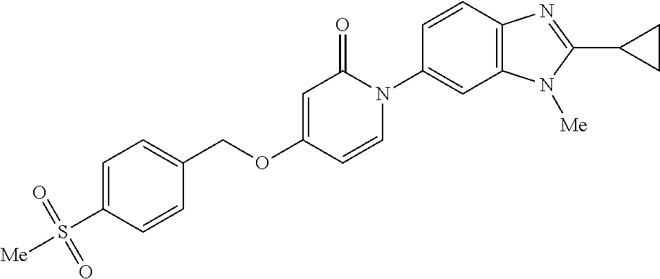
C(OC1=CC(=O)N(C2=CC3=C(C=C2)N=C(C2CC2)N3[Me])C=C1)C1=CC=C(S([Me])(=O)=O)C=C1
